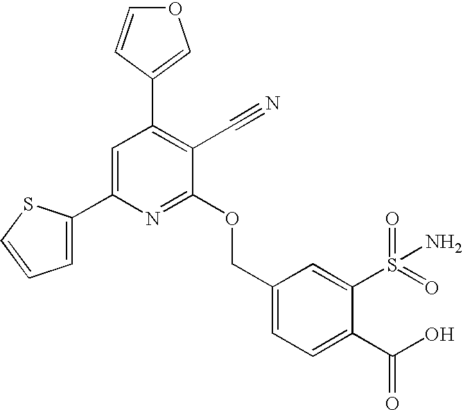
O1C=CC(C2=C(C#N)C(OCC3=CC=C(C(=O)O)C(S(=O)(=O)N)=C3)=NC(C3=CC=CS3)=C2)=C1
